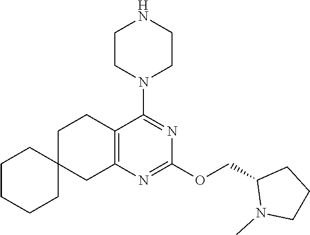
C1C2(CC3=C(C1)C(N1CCNCC1)=NC(OCC1N(C)CCC1)=N3)CCCCC2
